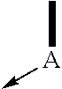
C[A]->C
